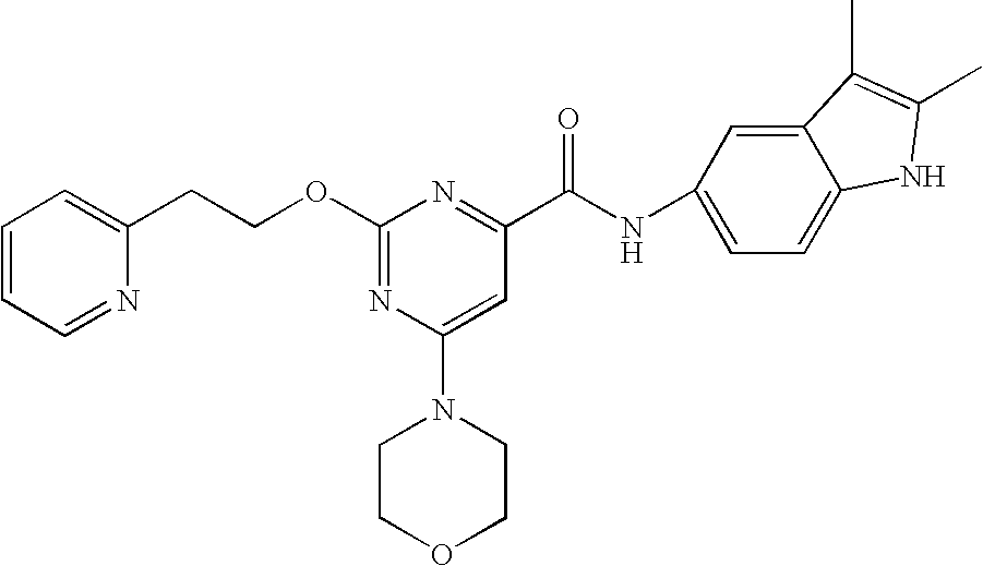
O(C1=NC(N2CCOCC2)=CC(C(NC2=CC=C3C(=C2)C(C)=C(C)N3)=O)=N1)CCC1=CC=CC=N1
